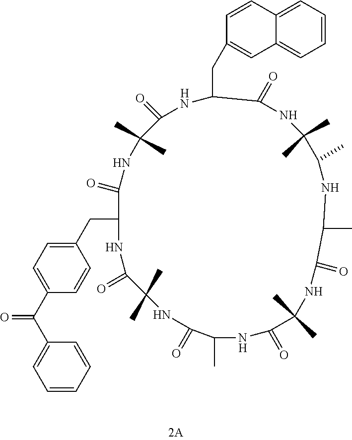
N1C(CC2=CC3=CC=CC=C3C=C2)C(=O)NC(C)(C)C(C)NC(C)C(=O)NC(C)(C)C(=O)NC(C)C(=O)NC(C)(C)C(=O)NC(CC2=CC=C(C(=O)C3=CC=CC=C3)C=C2)C(=O)NC(C)(C)C1=O
